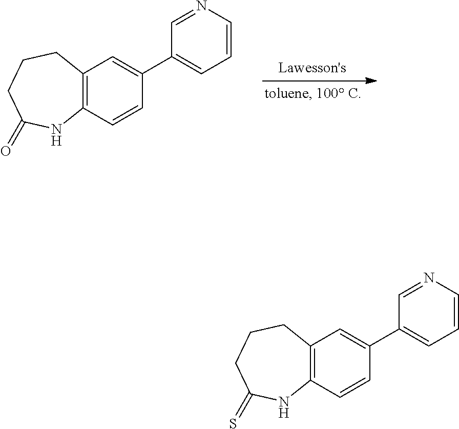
C12=C(C=CC(C3=CC=CN=C3)=C1)NC(=O)CCC2.C12=C(C=CC(C3=CC=CN=C3)=C1)NC(=S)CCC2
